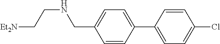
C1=C(C2=CC=C(Cl)C=C2)C=CC(CNCC[Et2N])=C1
